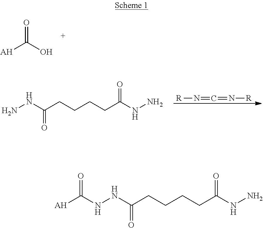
[AH]C(O)=O.NNC(CCCCC(NN)=O)=O.[R]N=C=N[R].N(NC(CCCCC(NN)=O)=O)C([AH])=O
